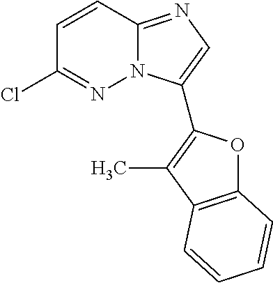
C1(Cl)=NN2C(=NC=C2C2=C(C)C3=C(O2)C=CC=C3)C=C1
